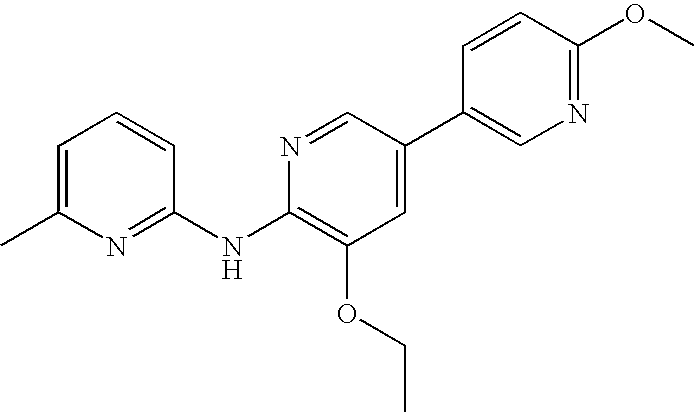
N1=C(NC2=C(OCC)C=C(C3=CN=C(OC)C=C3)C=N2)C=CC=C1C
